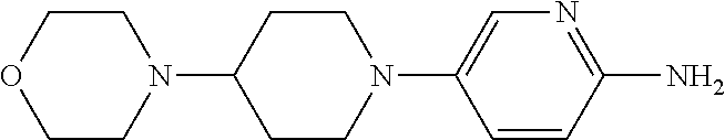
C1CN(C2CCN(C3=CN=C(N)C=C3)CC2)CCO1
